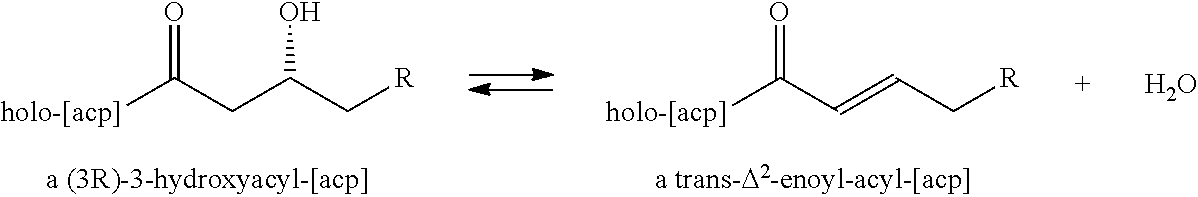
[holo-[acp]]C(C=CC[R])=O.[holo-[acp]]C(CC(C[R])O)=O.O
